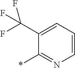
C1=CC=C(C(F)(F)F)C(*)=N1
